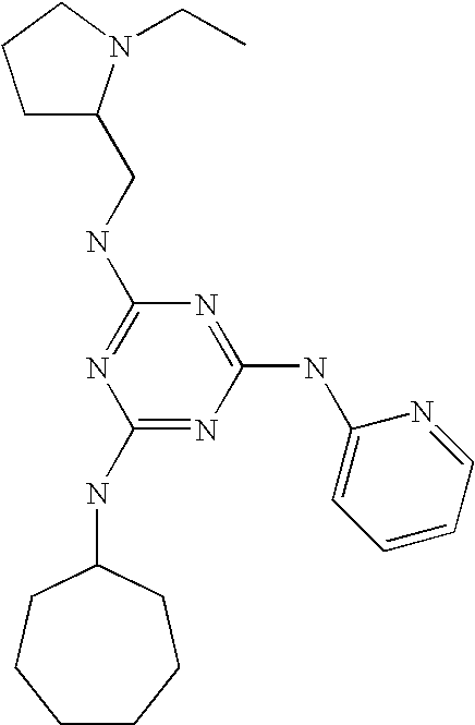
C1(NC2CCCCCC2)=NC(NC2=CC=CC=N2)=NC(NCC2CCCN2CC)=N1
